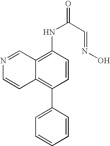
C1=CC(NC(=O)C=NO)=C2C(=C1C1=CC=CC=C1)C=CN=C2
